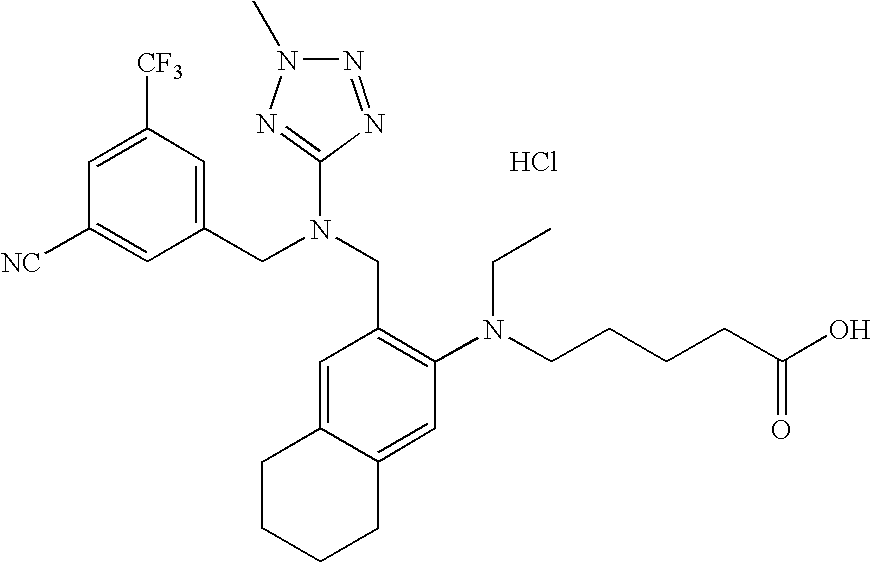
C1=C([CF3])C=C(CN(CC2=C(N(CCCCC(O)=O)CC)C=C3C(=C2)CCCC3)C2=NN(C)N=N2)C=C1[NC].Cl
